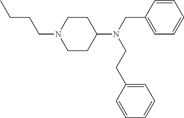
C1=CC(CN(C2CCN(CCCC)CC2)CCC2=CC=CC=C2)=CC=C1
